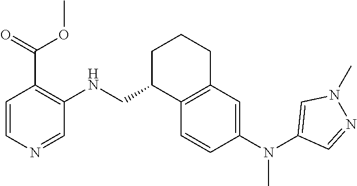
C1=CC(N(C2=CN(C)N=C2)C)=CC2=C1C(CNC1=C(C(OC)=O)C=CN=C1)CCC2
